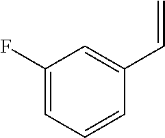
C1(F)=CC=CC(C=C)=C1
